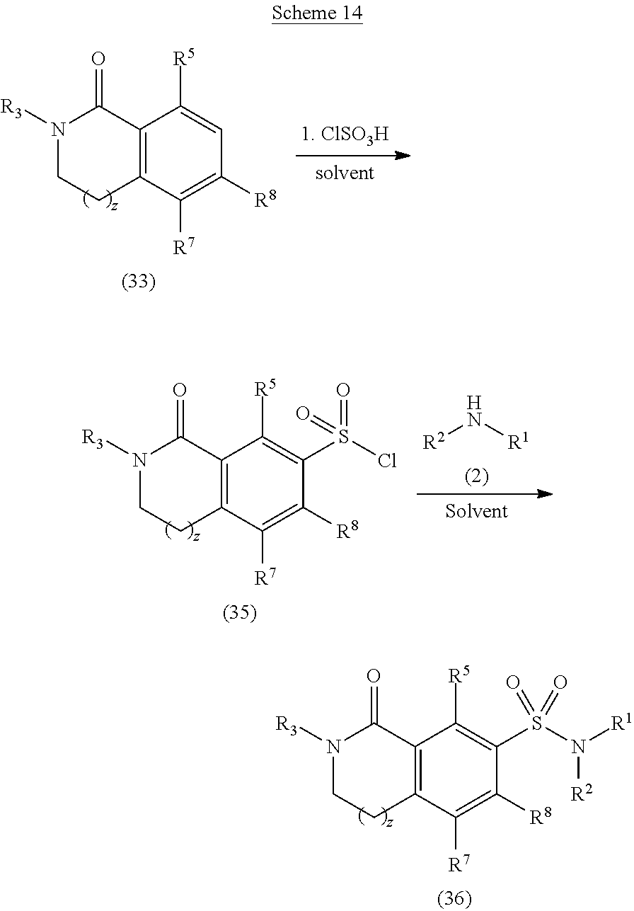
C12=C(C([R7])=C([R8])C=C1[R5])CCN([R3])C2=O.[R2]N[R1].C12=C(C([R7])=C([R8])C(S(Cl)(=O)=O)=C1[R5])CCN([R3])C2=O.C12=C(C([R7])=C([R8])C(S(N([R1])[R2])(=O)=O)=C1[R5])CCN([R3])C2=O
